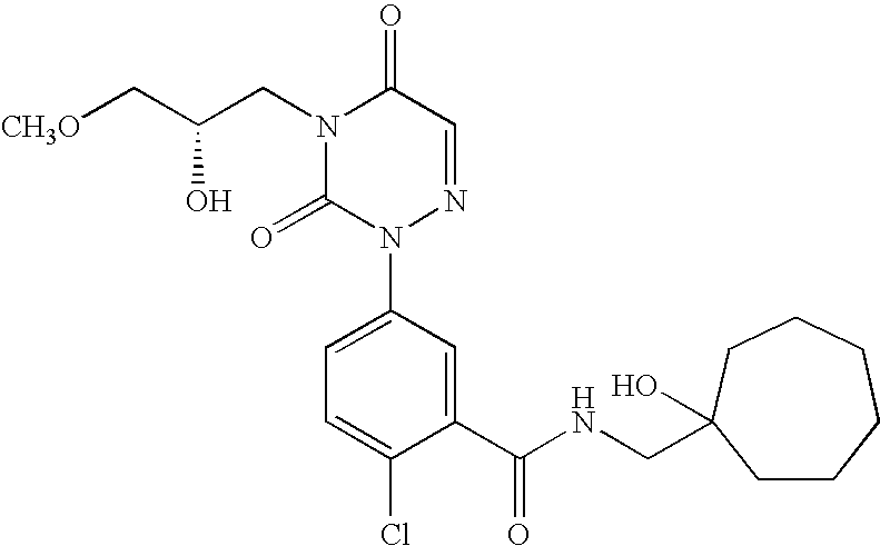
C1(C(NCC2(O)CCCCCC2)=O)=CC(N2N=CC(=O)N(CC(C[CH3O])O)C2=O)=CC=C1Cl
